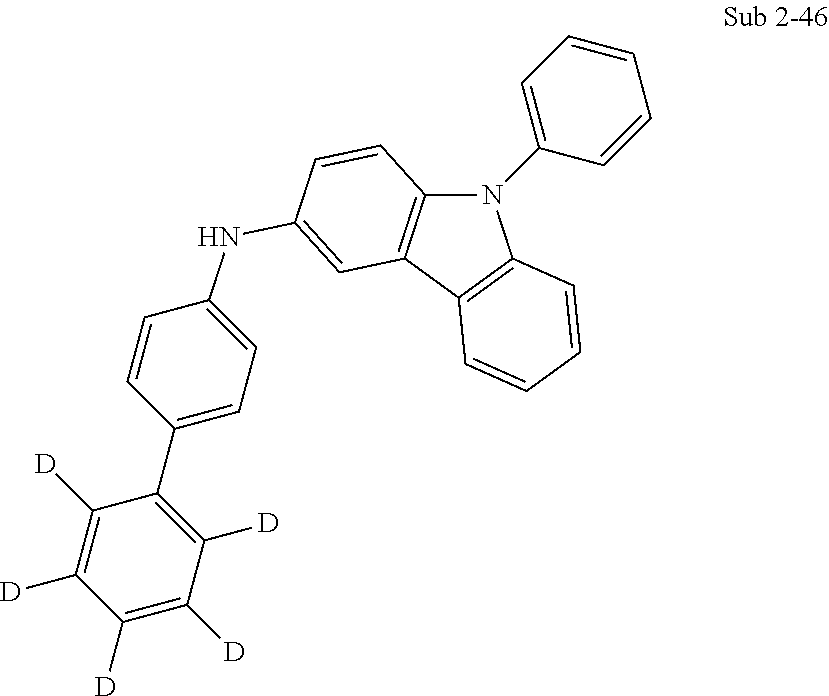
C12=C(C3=C(C=CC=C3)N1C1=CC=CC=C1)C=C(NC1=CC=C(C3=C([D])C([D])=C([D])C([D])=C3[D])C=C1)C=C2
